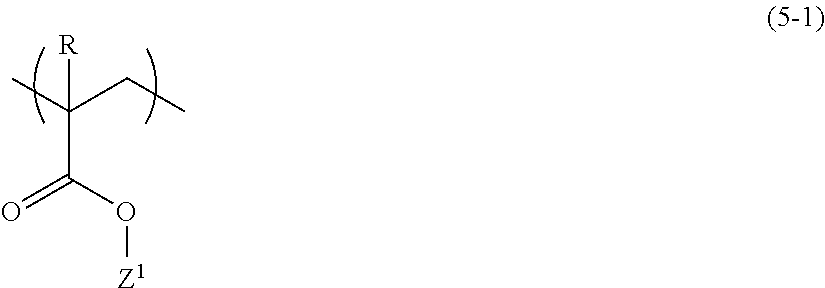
O=C(O[Z1])C(C)(CC)[R]
